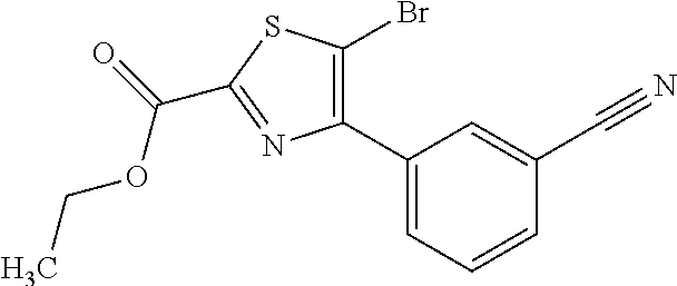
C1(C2=C(Br)SC(C(=O)OCC)=N2)=CC=CC(C#N)=C1
